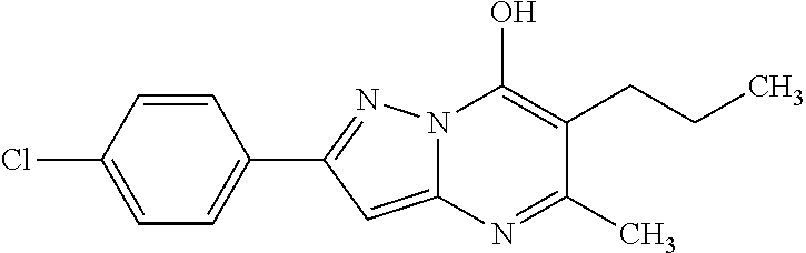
C12=CC(C3=CC=C(Cl)C=C3)=NN1C(O)=C(CCC)C(C)=N2
